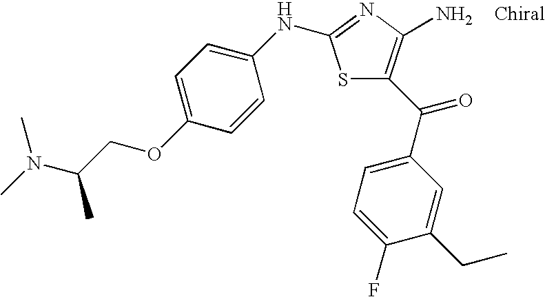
CN(C)C(COC1=CC=C(NC2=NC(N)=C(C(=O)C3=CC=C(F)C(CC)=C3)S2)C=C1)C
